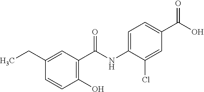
C1(CC)=CC(C(NC2=CC=C(C(O)=O)C=C2Cl)=O)=C(O)C=C1
